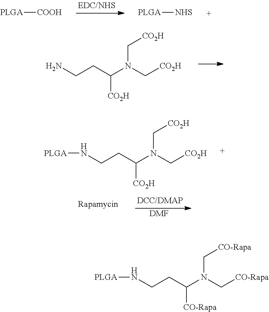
[PLGA][COOH].[PLGA][NHS].NCCC(N(C[CO2H])C[CO2H])[CO2H].N(CCC(N(C[CO2H])C[CO2H])[CO2H])[PLGA].[DMF].N(CCC(N(C[CO-Rapa])C[CO-Rapa])[CO-Rapa])[PLGA]
